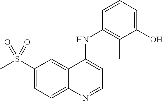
C1(S(C)(=O)=O)=CC=C2C(=C1)C(NC1=C(C)C(O)=CC=C1)=CC=N2
